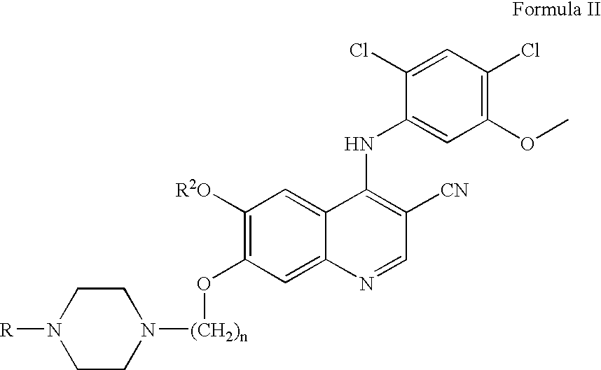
C1CN([(CH2)n]OC2=C([R2O])C=C3C(=C2)N=CC([CN])=C3NC2=CC(OC)=C(Cl)C=C2Cl)CCN1[R]
